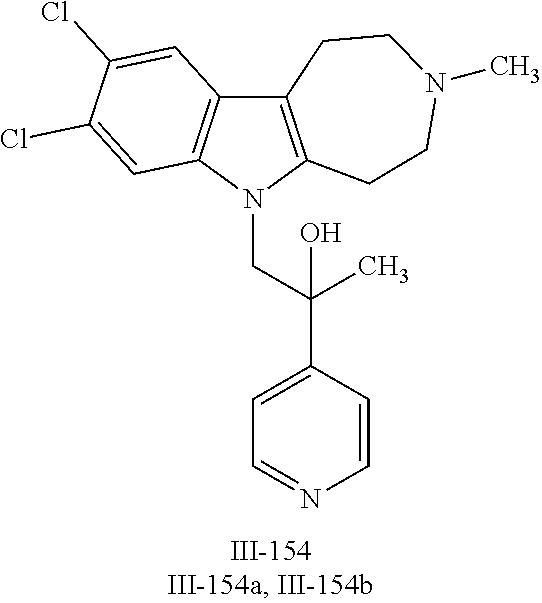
N1(CC(C2=CC=NC=C2)(C)O)C2=C(C3=C1C=C(Cl)C(Cl)=C3)CCN(C)CC2
